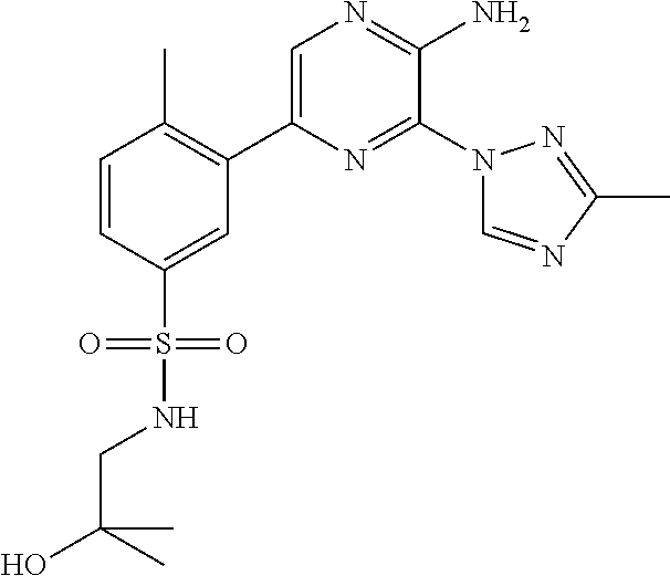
C1(C2=C(C)C=CC(S(=O)(=O)NCC(O)(C)C)=C2)=CN=C(N)C(N2C=NC(C)=N2)=N1
